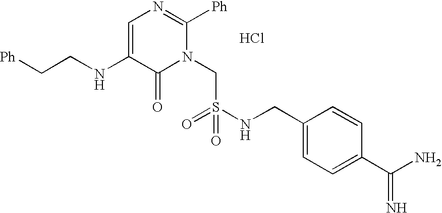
C1=C(NCC[Ph])C(=O)N(CS(NCC2=CC=C(C(N)=N)C=C2)(=O)=O)C([Ph])=N1.Cl
